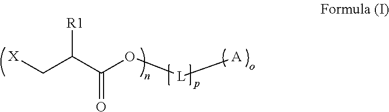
C(C(C(O[L][A])=O)[R1])[X]
